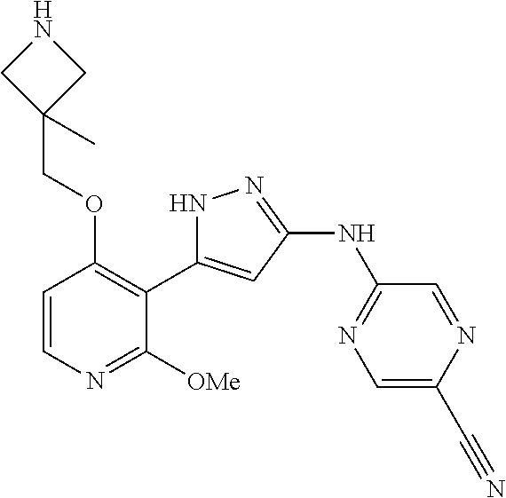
C1=CN=C([OMe])C(C2=CC(NC3=NC=C(C#N)N=C3)=NN2)=C1OCC1(C)CNC1
